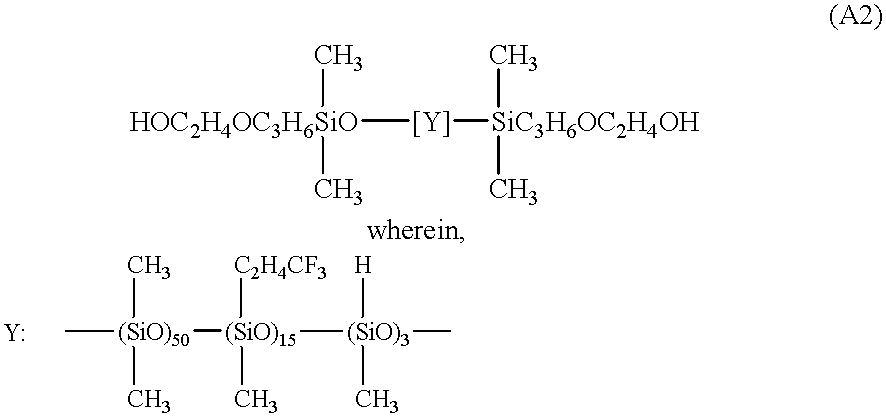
[HOC2H4OC3H6SiO]([Y][SiC3H6OC2H4OH](C)C)(C)C.[(SiO)50]([(SiO)15]([(SiO)3]([H])(C)C)([C2H4CF3])C)(C)(C)C
